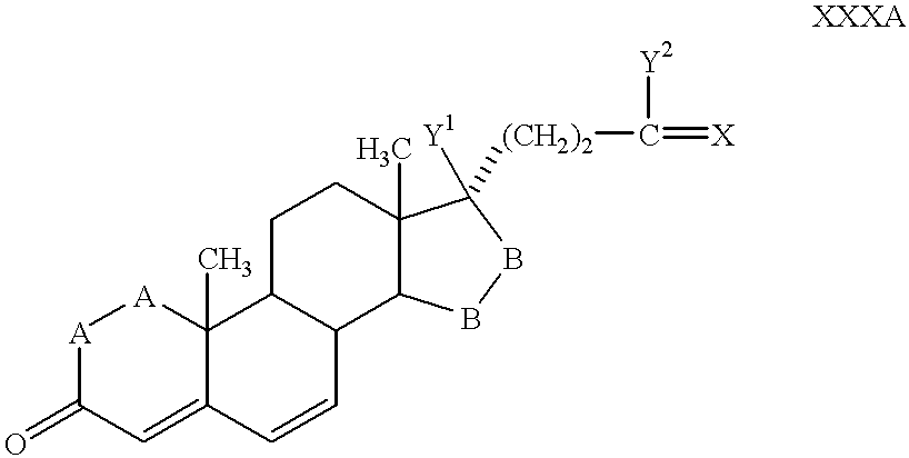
[A]1C(=O)C=C2C(C)([A]1)C1C(C=C2)C2C(C)(CC1)C([Y1])([(CH2)2]C([Y2])=[X])BB2
